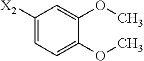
C1([X2])=CC=C(OC)C(OC)=C1
